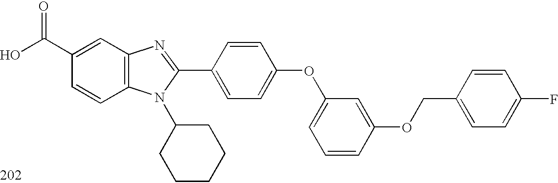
OC(C1=CC2=C(C=C1)N(C1CCCCC1)C(C1=CC=C(OC3=CC=CC(OCC4=CC=C(F)C=C4)=C3)C=C1)=N2)=O
